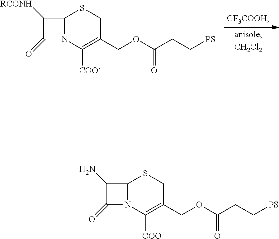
C12N(C([COO-])=C(COC(CC[PS])=O)CS1)C(=O)C2[RCONH].C12N(C([COO-])=C(COC(CC[PS])=O)CS1)C(=O)C2N
